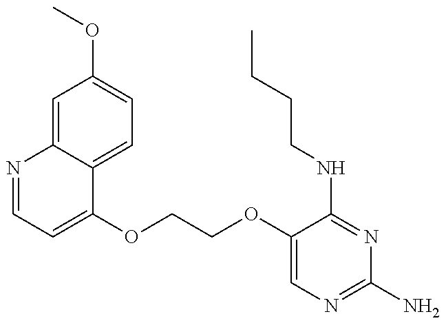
N1=CC=C(OCCOC2=CN=C(N)N=C2NCCCC)C2=CC=C(OC)C=C12
